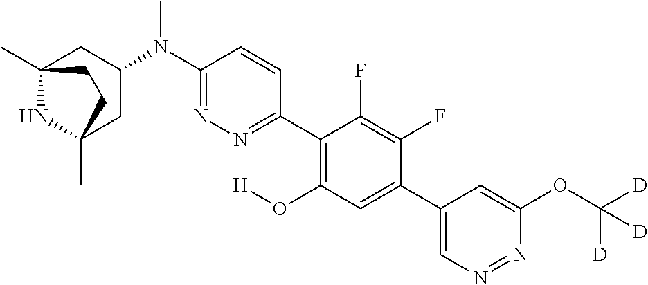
C12(C)NC(C)(CC(N(C3=NN=C(C4=C(O[H])C=C(C5=CN=NC(OC([D])([D])[D])=C5)C(F)=C4F)C=C3)C)C1)CC2
